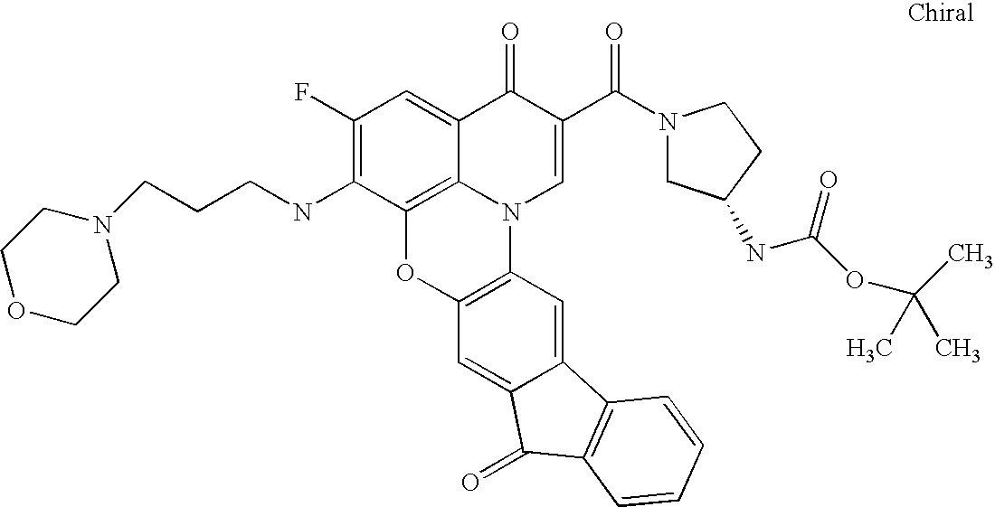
C12=C3C(=CC(F)=C1NCCCN1CCOCC1)C(=O)C(C(=O)N1CC(NC(OC(C)(C)C)=O)CC1)=CN3C1=C(O2)C=C2C(=C1)C1=C(C2=O)C=CC=C1
